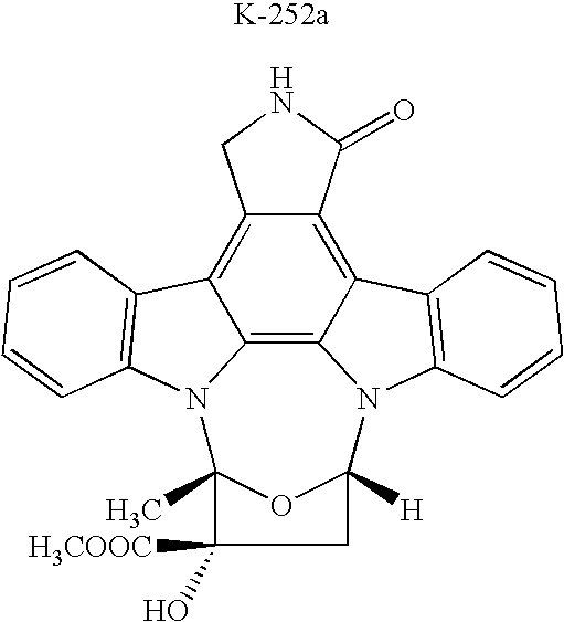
C12=C3C4=C5C(=C1C1=C(N2C2(C)OC([H])(N3C3=C4C=CC=C3)CC2([H3COOC])O)C=CC=C1)CNC5=O
